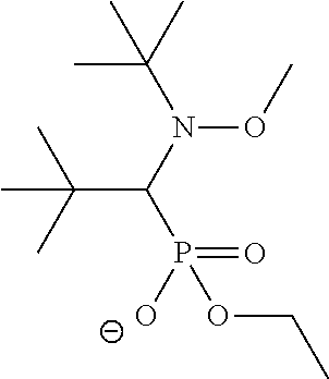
N(OC)(C(P(OCC)(=O)[O-])C(C)(C)C)C(C)(C)C
